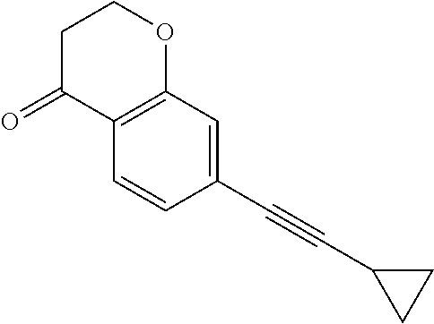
C(C1=CC2=C(C=C1)C(=O)CCO2)#CC1CC1
